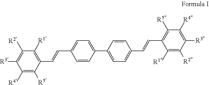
C1([R4])=C([R5])C(C=CC2=CC=C(C3=CC=C(C=CC4=C([R5])C([R4])=C([R3])C([R2])=C4[R1])C=C3)C=C2)=C([R1])C([R2])=C1[R3]
